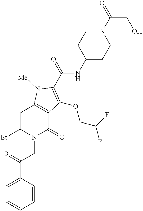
[Et]C1=CC2=C(C(=O)N1CC(C1=CC=CC=C1)=O)C(OCC(F)F)=C(C(=O)NC1CCN(C(=O)CO)CC1)N2[Me]
